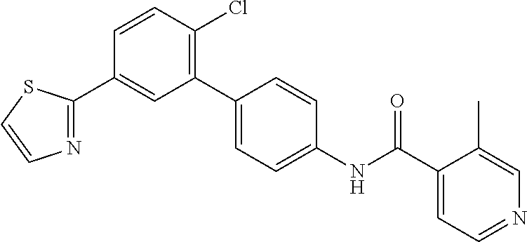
C1=CC(Cl)=C(C2=CC=C(NC(C3=CC=NC=C3C)=O)C=C2)C=C1C1=NC=CS1
